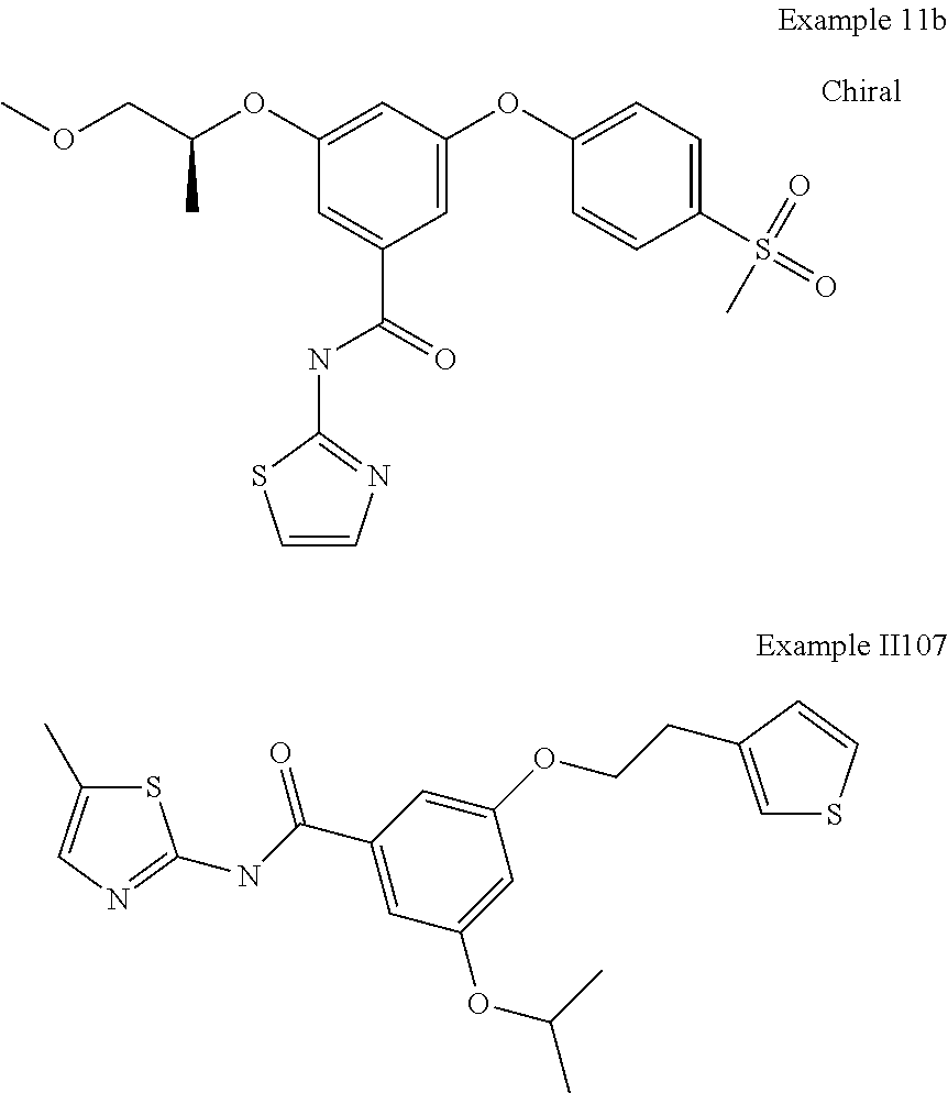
C1(OC(COC)C)=CC(OC2=CC=C(S(=O)(C)=O)C=C2)=CC(C(NC2=NC=CS2)=O)=C1.S1C(C)=CN=C1NC(C1=CC(OC(C)C)=CC(OCCC2=CSC=C2)=C1)=O
